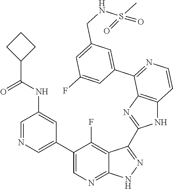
C1=NC=C(C2=CN=C3C(=C2F)C(C2=NC4=C(N2)C=CN=C4C2=CC(CNS(C)(=O)=O)=CC(F)=C2)=N[N H]3)C=C1NC(C1CCC1)=O
